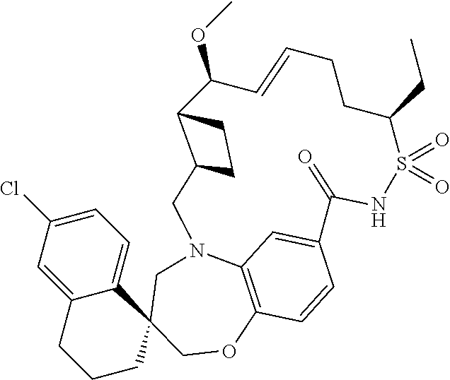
C12=CC(Cl)=CC=C1C1(CCC2)COC2=C3N(C1)CC1C(C(OC)C=CCCC(CC)S(=O)(=O)NC(=O)C(=C3)C=C2)CC1
